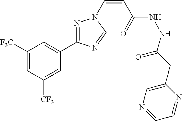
C1([F3C])=CC([CF3])=CC(C2=NN(C=CC(NNC(CC3=CN=CC=N3)=O)=O)C=N2)=C1
